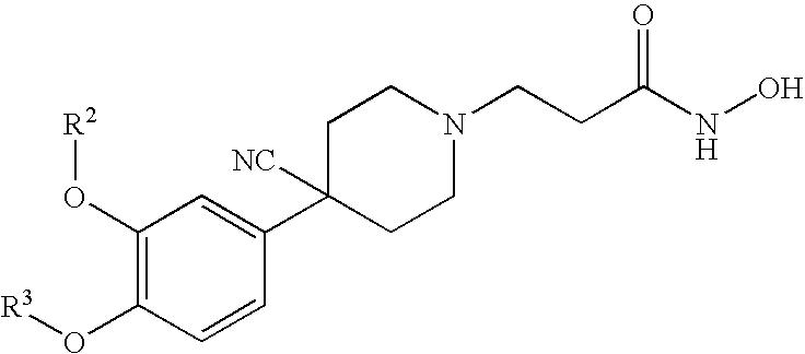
C1=CC(C2([NC])CCN(CCC(NO)=O)CC2)=CC(O[R2])=C1O[R3]
